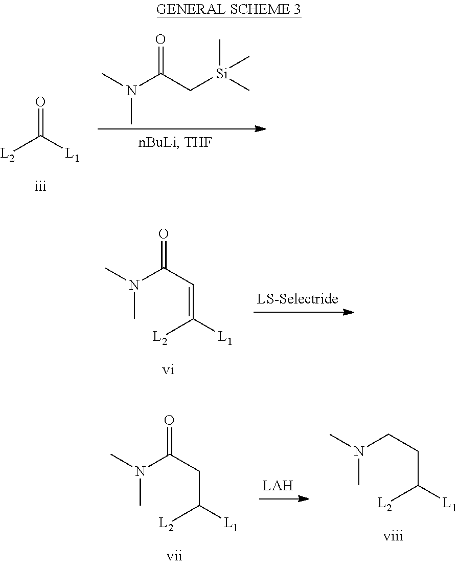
[L2]C([L1])=O.CN(C(C[Si](C)(C)C)=O)C.N(C)(C(C=C([L2])[L1])=O)C.N(C)(CCC([L2])[L1])C.N(C)(C(CC([L2])[L1])=O)C
